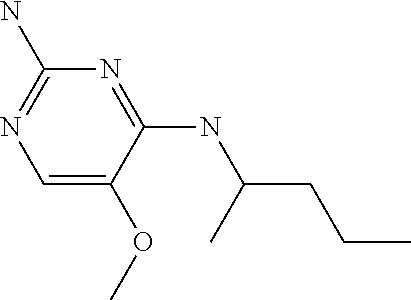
C1=C(OC)C(NC(CCC)C)=NC(N)=N1
